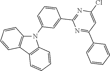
C1=C(C2=NC(Cl)=CC(C3=CC=CC=C3)=N2)C=CC=C1N1C2=C(C3=C1C=CC=C3)C=CC=C2
